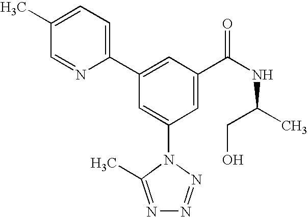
C1(C2=CC(C(NC(C)CO)=O)=CC(N3C(C)=NN=N3)=C2)=CC=C(C)C=N1
